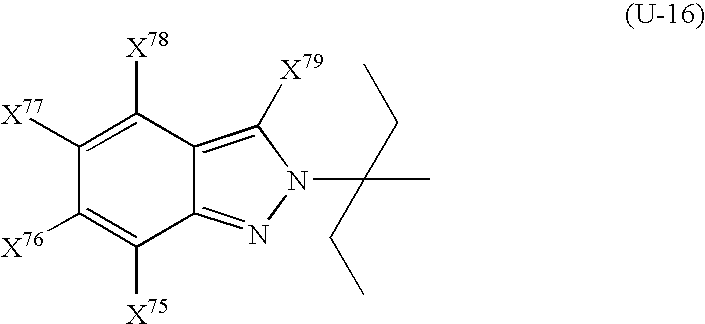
C12=NN(C(CC)(CC)C)C([X79])=C1C([X78])=C([X77])C([X76])=C2[X75]
